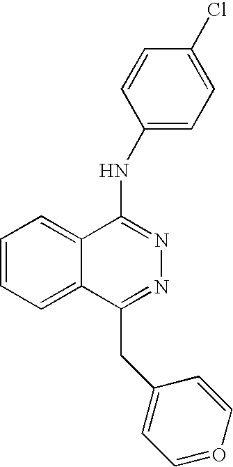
C1=CC=C2C(=C1)C(NC1=CC=C(Cl)C=C1)=NN=C2CC1=CC=OC=C1
